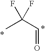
C(=O)C(F)(C)F
